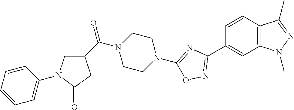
C1=CC2=C(C=C1C1=NOC(N3CCN(C(=O)C4CN(C5=CC=CC=C5)C(=O)C4)CC3)=N1)N(C)N=C2C
